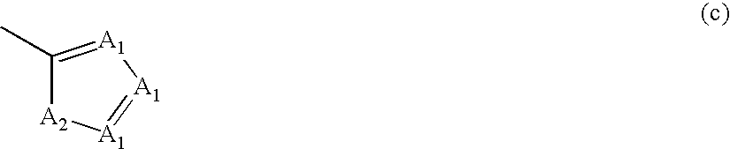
C1(C)=[A1][A1]=[A1][A2]1
